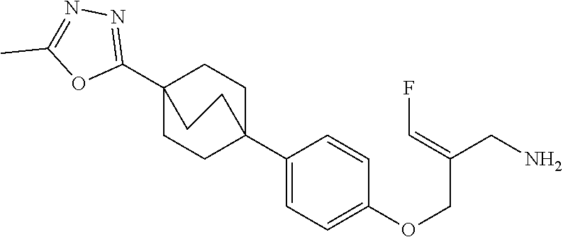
C1(C23CCC(C4=CC=C(OCC(CN)=CF)C=C4)(CC2)CC3)=NN=C(C)O1
